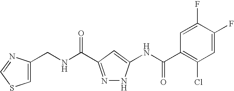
C(NC(=O)C1=NNC(NC(C2=C(Cl)C=C(F)C(F)=C2)=O)=C1)C1=CSC=N1
